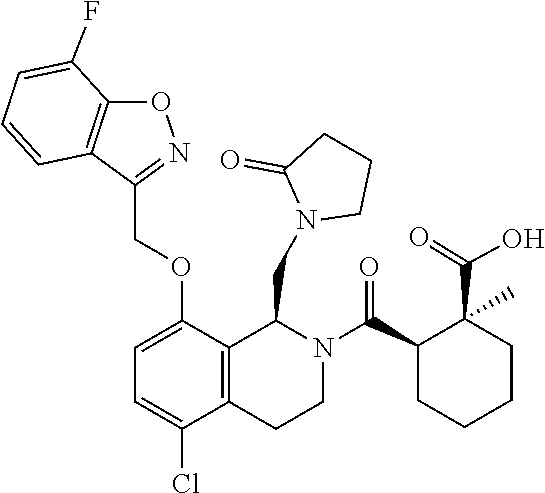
C1CN(CC2C3=C(CCN2C(C2CCCCC2(C(=O)O)C)=O)C(Cl)=CC=C3OCC2=NOC3=C2C=CC=C3F)C(=O)C1
